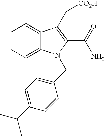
C1=CC=C2C(=C1)N(CC1=CC=C(C(C)C)C=C1)C(C(=O)N)=C2C[CO2H]
